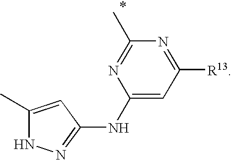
C1(C)=CC(NC2=CC([R13])=NC(C)=N2)=NN1
